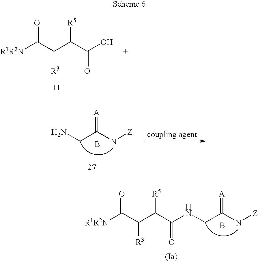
[R1R2N]C(C(C(C(NCC(N[Z])=[A])=O)[R5])[R3])=O.B.[R1R2N]C(C(C(C(O)=O)[R5])[R3])=O.NCC(N[Z])=[A].B
